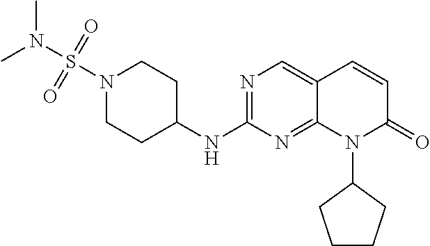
N1(S(N(C)C)(=O)=O)CCC(NC2=NC=C3C(=N2)N(C2CCCC2)C(=O)C=C3)CC1
